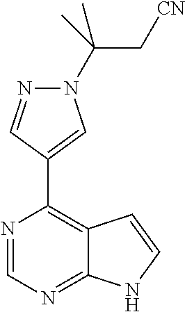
N1(C(C)(C[CN])C)N=CC(C2=C3C(=NC=N2)NC=C3)=C1
